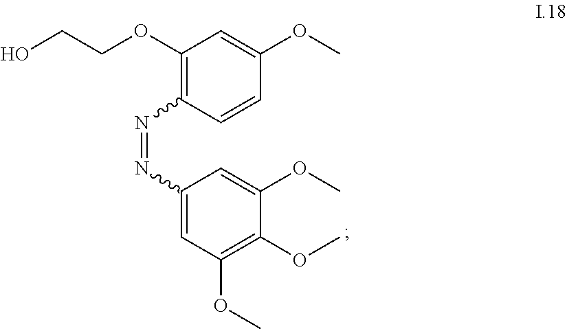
C1(OCCO)=C(N=NC2=CC(OC)=C(OC)C(OC)=C2)C=CC(OC)=C1
